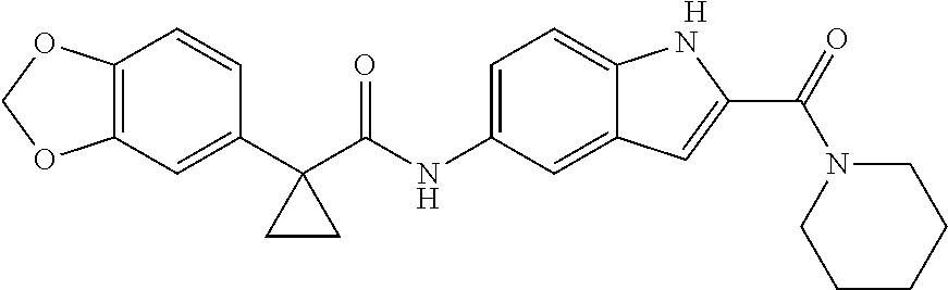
C1(C2(C(NC3=CC=C4C(=C3)C=C(C(=O)N3CCCCC3)N4)=O)CC2)=CC2=C(C=C1)OCO2.[H]
